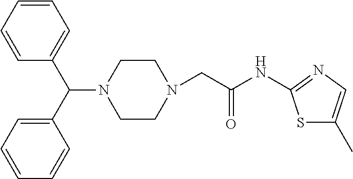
C1CN(CC(NC2=NC=C(C)S2)=O)CCN1C(C1=CC=CC=C1)C1=CC=CC=C1
